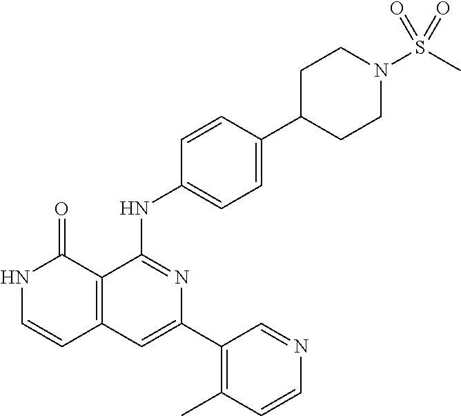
C1=CC(NC2=NC(C3=C(C)C=CN=C3)=CC3=C2C(=O)NC=C3)=CC=C1C1CCN(S(C)(=O)=O)CC1
